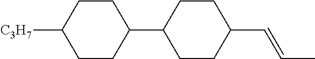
C1CC(C2CCC([C3H7])CC2)CCC1C=CC
